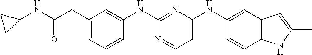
C1(CC(NC2CC2)=O)=CC=CC(NC2=NC(NC3=CC4=C(C=C3)NC(C)=C4)=CC=N2)=C1
